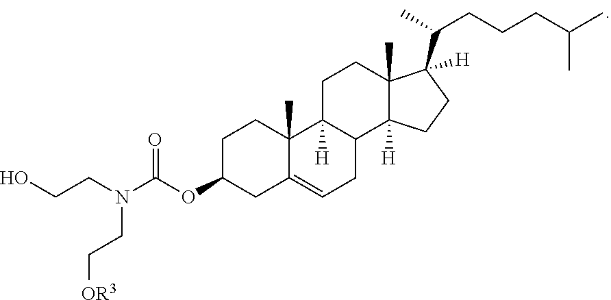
C(CN(C(OC1CC2=CCC3C([H])(C2(C)CC1)CCC1(C)C3([H])CCC1(C(C)CCCC(C)C)[H])=O)CC[OR3])O
